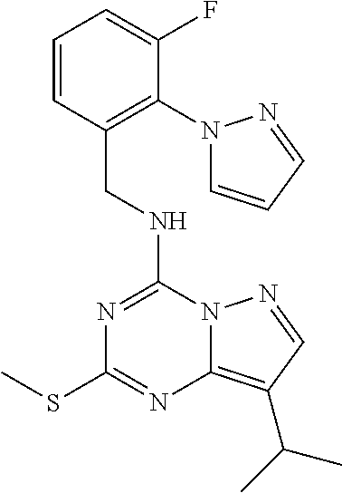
N(C1=NC(SC)=NC2=C(C(C)C)C=NN12)CC1=C(N2C=CC=N2)C(F)=CC=C1
